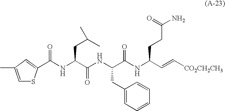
C1=C(C)C=C(C(NC(C(NC(C(NC(C=C[CO2CH2CH3])CCC(N)=O)=O)CC2=CC=CC=C2)=O)CC(C)C)=O)S1
